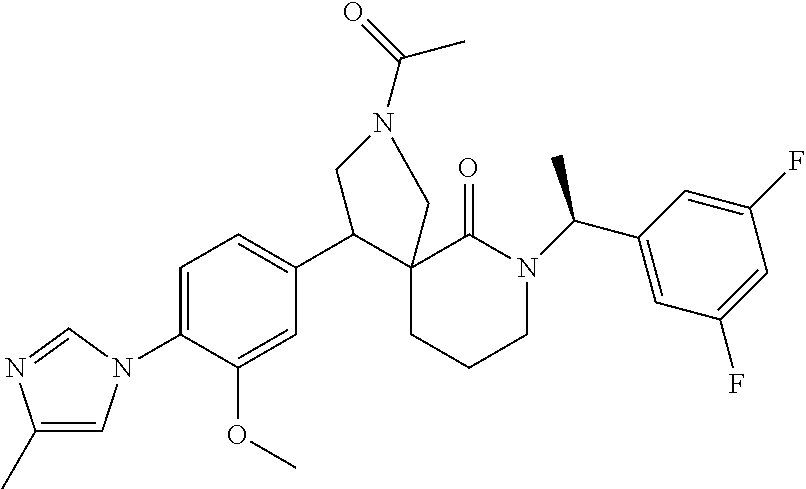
C1=C(N2C=C(C)N=C2)C(OC)=CC(C2C3(CCCN(C(C)C4=CC(F)=CC(F)=C4)C3=O)CN(C(=O)C)C2)=C1
